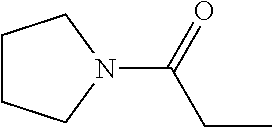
C(=O)(CC)N1CCCC1
